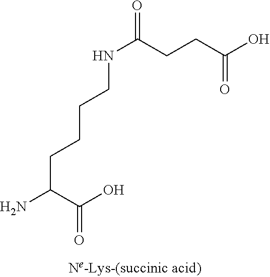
O=C(NCCCCC(N)C(O)=O)CCC(O)=O
